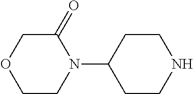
C1CNCCC1N1C(=O)COCC1
